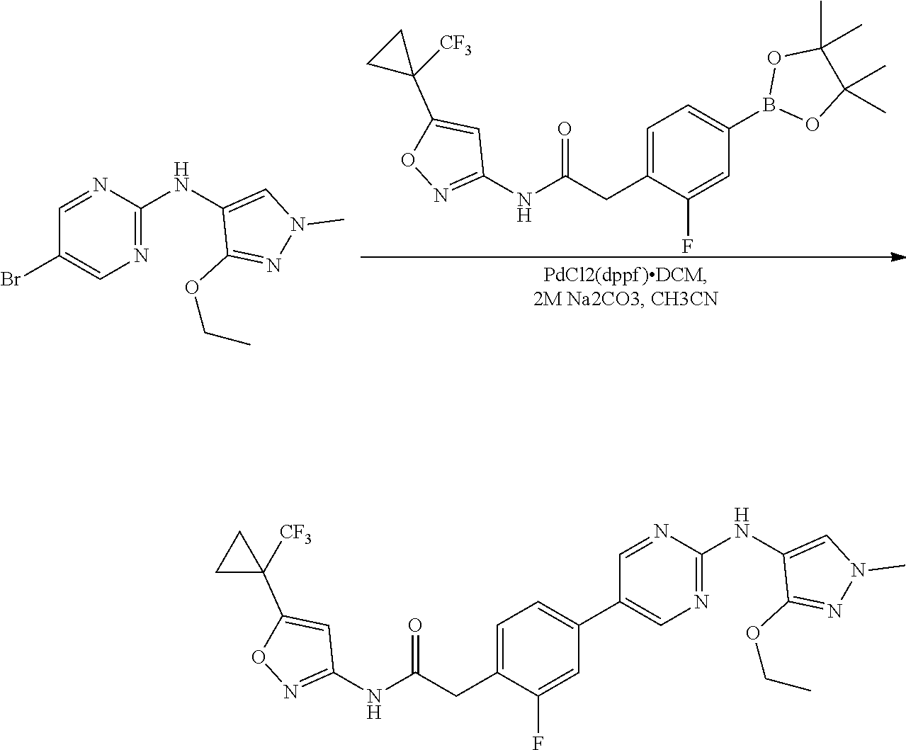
C1(NC2=NC=C(Br)C=N2)=CN(C)N=C1OCC.C1=C(CC(NC2=NOC(C3([CF3])CC3)=C2)=O)C(F)=CC(B2OC(C)(C)C(C)(C)O2)=C1.C1=C(CC(NC2=NOC(C3([CF3])CC3)=C2)=O)C(F)=CC(C2=CN=C(NC3=CN(C)N=C3OCC)N=C2)=C1
